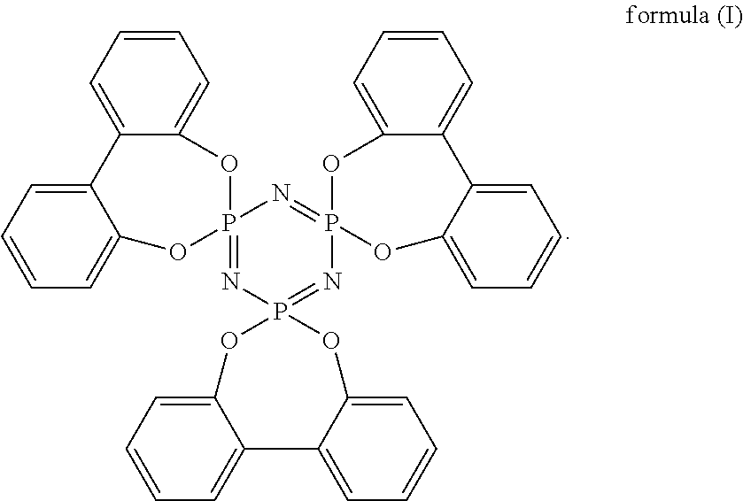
C1=C2C(=CC=C1)C1=CC=CC=C1OP1(=NP3(=NP4(=N1)OC1=CC=CC=C1C1=CC=CC=C1O4)OC1=CC=CC=C1C1=CC=CC=C1O3)O2
